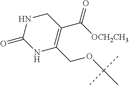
C1NC(=O)NC(COC(C)(C)C)=C1C([OCH2CH3])=O
